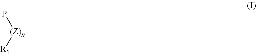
P[(Z)n][R1]
